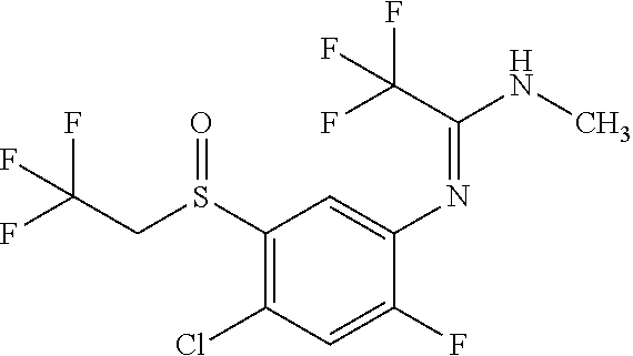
S(C1=C(Cl)C=C(F)C(N=C(C(F)(F)F)NC)=C1)(CC(F)(F)F)=O
